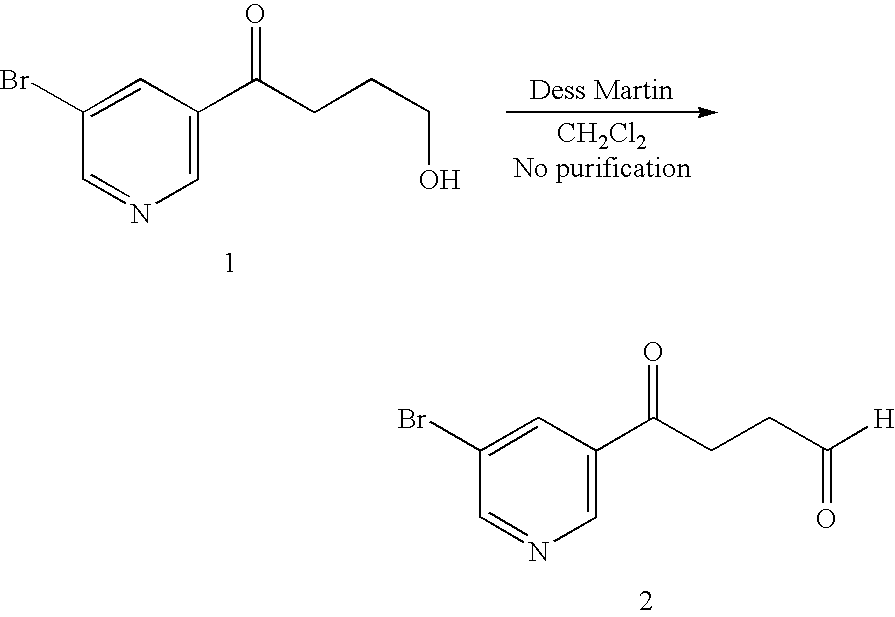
C1(Br)=CC(C(=O)CCC(=O)[H])=CN=C1.C1(Br)=CC(C(=O)CCCO)=CN=C1.[CH2Cl2No purification]
